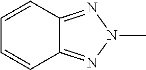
C1=CC2=NN(C)N=C2C=C1
